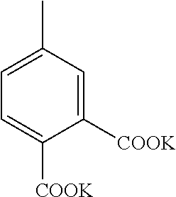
C1=C([COOK])C([COOK])=CC(C)=C1
